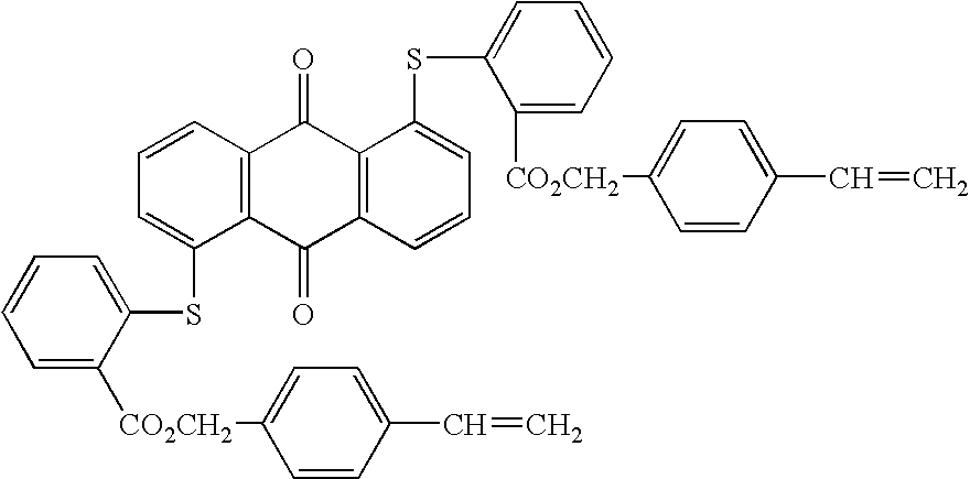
C1=C([CO2CH2]C2=CC=C(C=C)C=C2)C(SC2=CC=CC3=C2C(=O)C2=C(C3=O)C(SC3=CC=CC=C3[CO2CH2]C3=CC=C(C=C)C=C3)=CC=C2)=CC=C1
